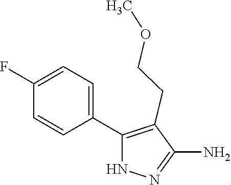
C1(F)=CC=C(C2=C(CCOC)C(N)=NN2)C=C1
